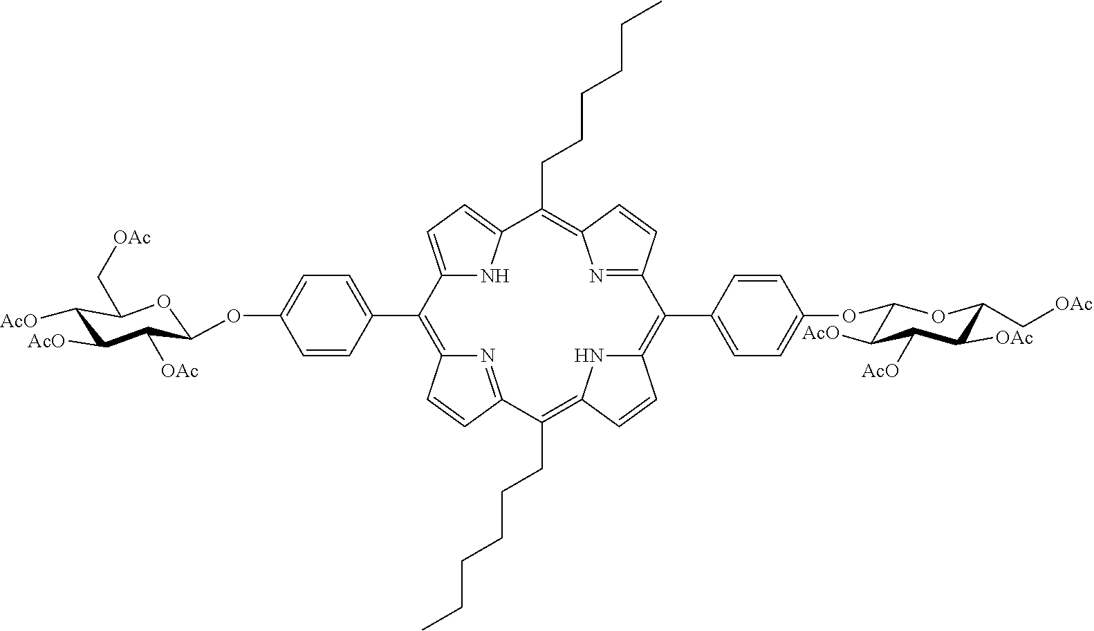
C12=CC=C(N1)C(CCCCCC)=C1N=C(C=C1)C(C1=CC=C(OC3C([AcO])C([AcO])C([OAc])C(C[OAc])O3)C=C1)=C1NC(=C(CCCCCC)C3=NC(=C2C2=CC=C(OC4C([OAc])C([AcO])C([AcO])C(C[OAc])O4)C=C2)C=C3)C=C1
